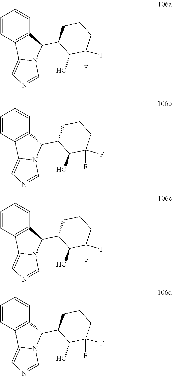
C1=CC2=C(C=C1)C(C1C(O)C(F)(F)CCC1)N1C2=CN=C1.C1=CC2=C(C=C1)C(C1C(O)C(F)(F)CCC1)N1C2=CN=C1.C1=CC2=C(C=C1)C(C1C(O)C(F)(F)CCC1)N1C2=CN=C1.C1=CC2=C(C=C1)C(C1C(O)C(F)(F)CCC1)N1C2=CN=C1
